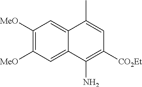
C1([MeO])=C([MeO])C=C2C(=C1)C(C)=CC([CO2Et])=C2N
